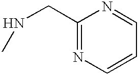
C1(CNC)=NC=CC=N1
